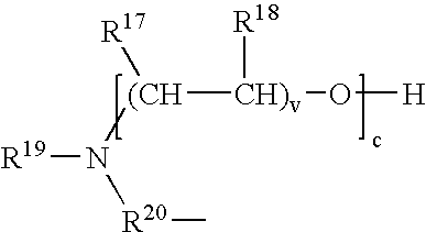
[R19]N([(CH]([CH)v](O[H])[R18])[R17])[R20]C
